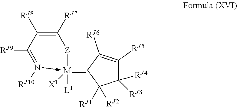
C1(=[M]2([X1])([L1])-N([RJ10])=C([RJ9])C([RJ8])=C([RJ7])[Z]2)C([RJ2])([RJ1])C([RJ4])([RJ3])C([RJ5])=C1[RJ6]
